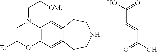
C(C=CC(O)=O)(O)=O.C1C([Et])OC2=C(C=C3C(=C2)CCNCC3)N1CC[OMe]
